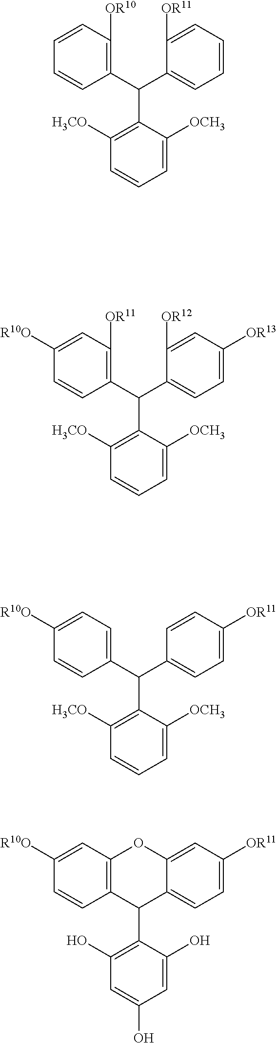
C1(C(C2=CC=C([OR11])C=C2)C2=C([H3CO])C=CC=C2[OCH3])=CC=C([R10O])C=C1.C1(C(C2=CC=C([OR13])C=C2[OR12])C2=C([H3CO])C=CC=C2[OCH3])=C([OR11])C=C([R10O])C=C1.C1(C(C2=CC=CC=C2[OR11])C2=C([H3CO])C=CC=C2[OCH3])=C([OR10])C=CC=C1.C12=C(C=C([R10O])C=C1)OC1=CC([OR11])=CC=C1C2C1=C(O)C=C(O)C=C1O
